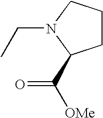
C1CCN(CC)C1C(=O)[OMe]
